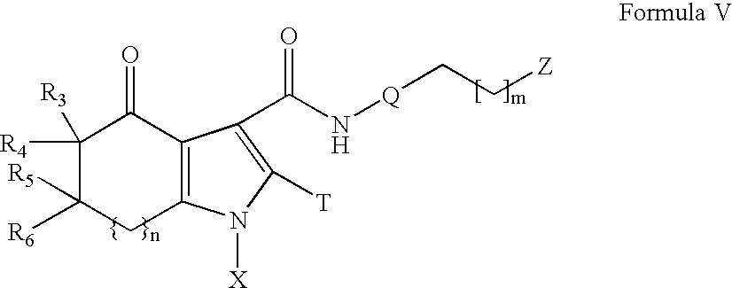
C12=C(C(=O)C([R4])([R3])C([R6])([R5])C1)C(C(=O)N[Q]CC[Z])=C([T])N2[X]
